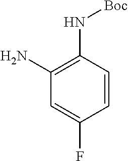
NC1=C(N[Boc])C=CC(F)=C1
